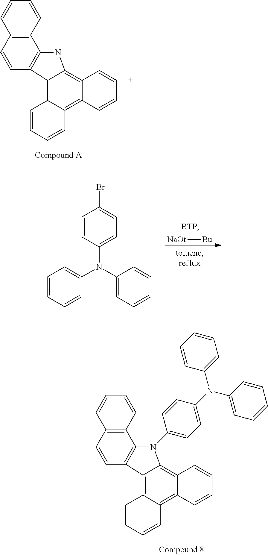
C12=C(C=CC3=C1NC1=C4C(=C5C(=C31)C=CC=C5)C=CC=C4)C=CC=C2.[NaOt][Bu].C1=CC(Br)=CC=C1N(C1=CC=CC=C1)C1=CC=CC=C1.C12=C(C=CC3=C1N(C1=CC=C(N(C4=CC=CC=C4)C4=CC=CC=C4)C=C1)C1=C4C(=C5C(=C31)C=CC=C5)C=CC=C4)C=CC=C2
